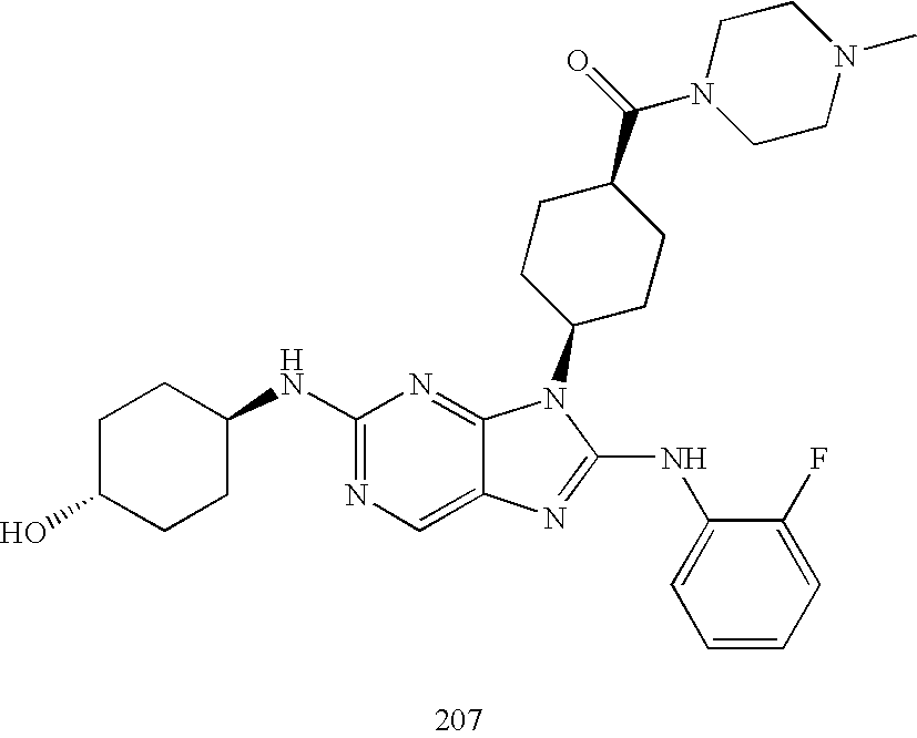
C1(NC2CCC(O)CC2)=NC=C2C(=N1)N(C1CCC(C(=O)N3CCN(C)CC3)CC1)C(NC1=CC=CC=C1F)=N2
